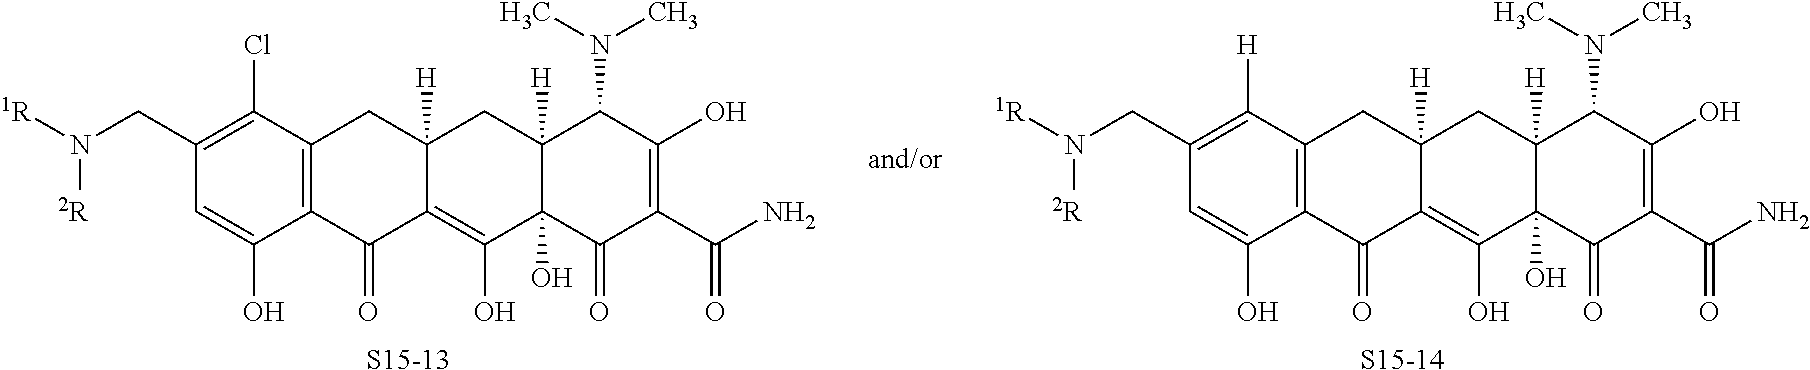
C1(CN([1R])[2R])=C(Cl)C2=C(C(O)=C1)C(=O)C1=C(O)C3(O)C([H])(CC1([H])C2)C(N(C)C)C(O)=C(C(N)=O)C3=O.[S15-13].C1(CN([1R])[2R])=C([H])C2=C(C(O)=C1)C(=O)C1=C(O)C3(O)C([H])(CC1([H])C2)C(N(C)C)C(O)=C(C(N)=O)C3=O.[S15-14]
